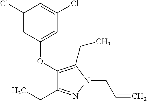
C1(OC2=CC(Cl)=CC(Cl)=C2)=C(CC)N(CC=C)N=C1CC
